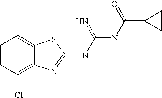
N(C(NC(C1CC1)=O)=N)C1=NC2=C(Cl)C=CC=C2S1
